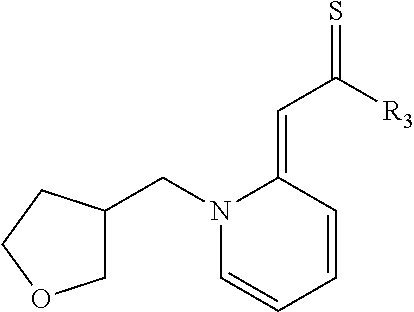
C1=CC=CC(=CC([R3])=S)N1CC1COCC1
